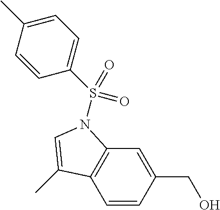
C1=CC(CO)=CC2=C1C(C)=CN2S(C1=CC=C(C)C=C1)(=O)=O
